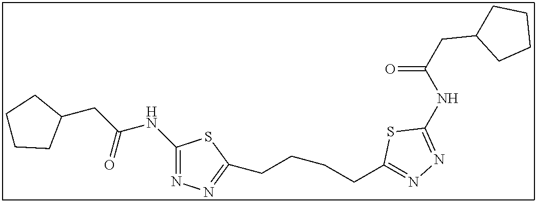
C(=O)(NC1=NN=C(CCCCC2=NN=C(NC(CC3CCCC3)=O)S2)S1)CC1CCCC1
